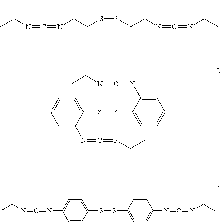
CCN=C=NC1=CC=C(SSC2=CC=C(N=C=NCC)C=C2)C=C1.CCN=C=NCCSSCCN=C=NCC.N(=C=NC1=CC=CC=C1SSC1=CC=CC=C1N=C=NCC)CC
